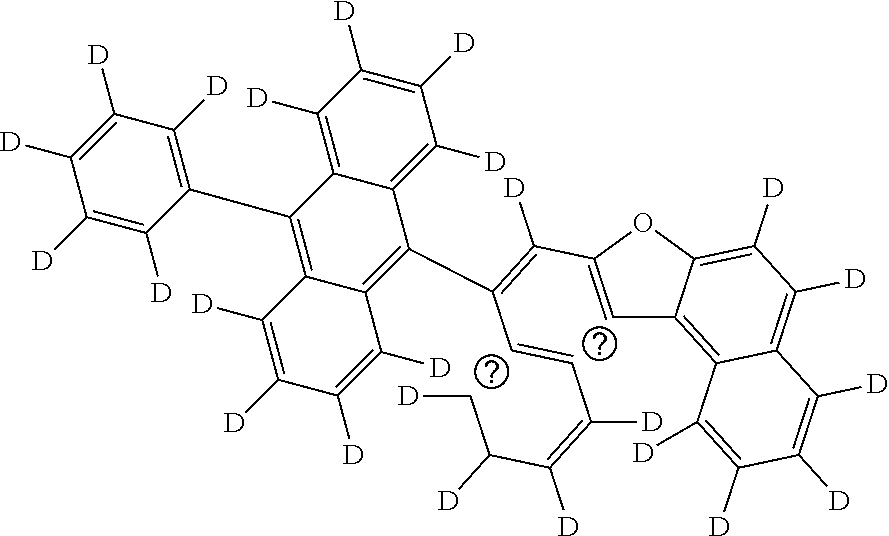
C1([D])=C([D])C([D])=C([D])C2=C(C(=C(C3=CC4=C5C(=C([D])C([D])=C4O3)C([D])=C([D])C([D])=C5[D])[D])C=CC(=C(C(C[D])[D])[D])[D])C3=C([D])C([D])=C([D])C([D])=C3C(C3=C([D])C([D])=C([D])C([D])=C3[D])=C12
